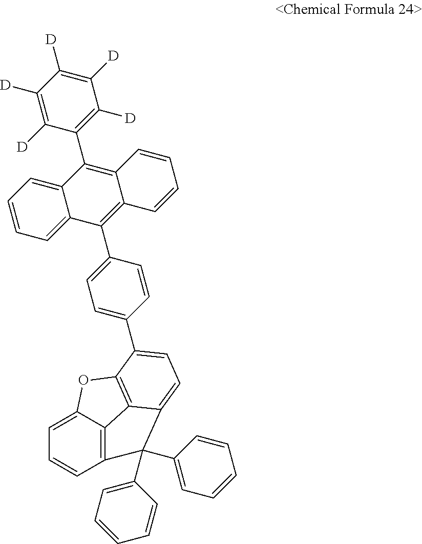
C1([D])=C([D])C([D])=C([D])C(C2=C3C(=C(C4=CC=C(C5=CC=C6C7=C5OC5=CC=CC(=C57)C6(C5=CC=CC=C5)C5=CC=CC=C5)C=C4)C4=CC=CC=C24)C=CC=C3)=C1[D]
